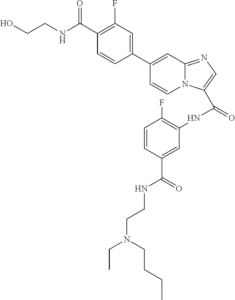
N(CCNC(C1=CC(NC(=O)C2=CN=C3N2C=CC(C2=CC(F)=C(C(NCCO)=O)C=C2)=C3)=C(F)C=C1)=O)(CC)CCCC
